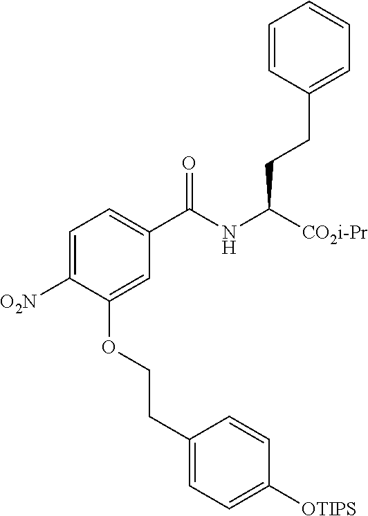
C1=CC(CCC(NC(C2=CC=C([O2N])C(OCCC3=CC=C([OTIPS])C=C3)=C2)=O)[CO2i-Pr])=CC=C1
